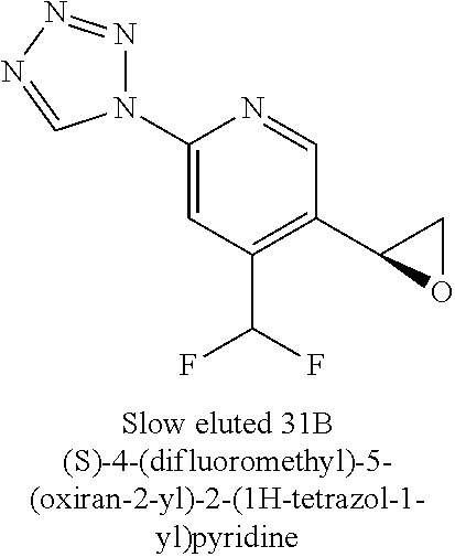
C1=C(N2N=NN=C2)N=CC(C2OC2)=C1C(F)F
